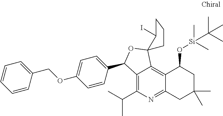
C12=C(C(C)C)N=C3C(=C1C1(OC2C2=CC=C(OCC4=CC=CC=C4)C=C2)CCCC1I)C(O[Si](C(C)(C)C)(C)C)CC(C)(C)C3
